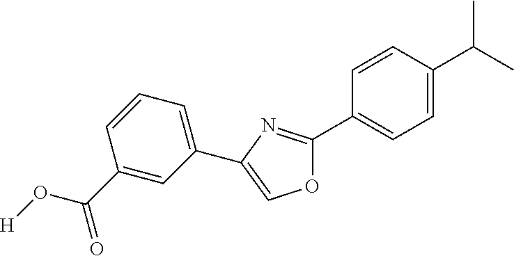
[H]OC(=O)C1=CC(C2=COC(C3=CC=C(C(C)C)C=C3)=N2)=CC=C1
